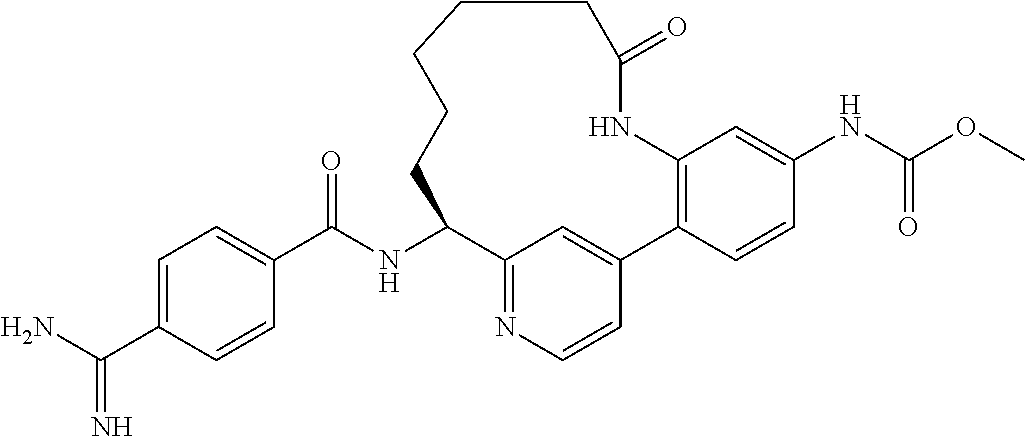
C1(C(NC2C3=NC=CC(=C3)C3=C(C=C(NC(OC)=O)C=C3)NC(=O)CCCCC2)=O)=CC=C(C(N)=N)C=C1
